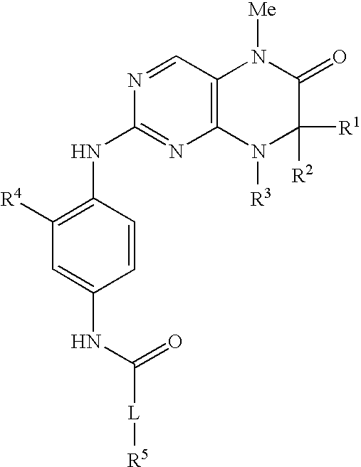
C12=C(N([R3])C([R1])([R2])C(=O)N1[Me])N=C(NC1=C([R4])C=C(NC([L][R5])=O)C=C1)N=C2
